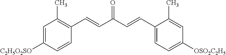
C1=C([C2H5O2SO])C=CC(C=CC(C=CC2=CC=C([OSO2C2H5])C=C2C)=O)=C1C
